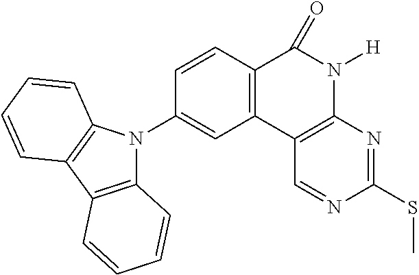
C12=C(C3=C(N([H])C1=O)N=C(SC)N=C3)C=C(N1C3=C(C4=C1C=CC=C4)C=CC=C3)C=C2
